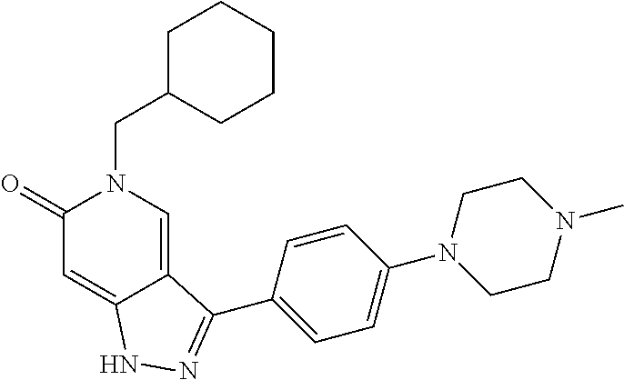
C(N1C(=O)C=C2C(=C1)C(C1=CC=C(N3CCN(C)CC3)C=C1)=NN2)C1CCCCC1
